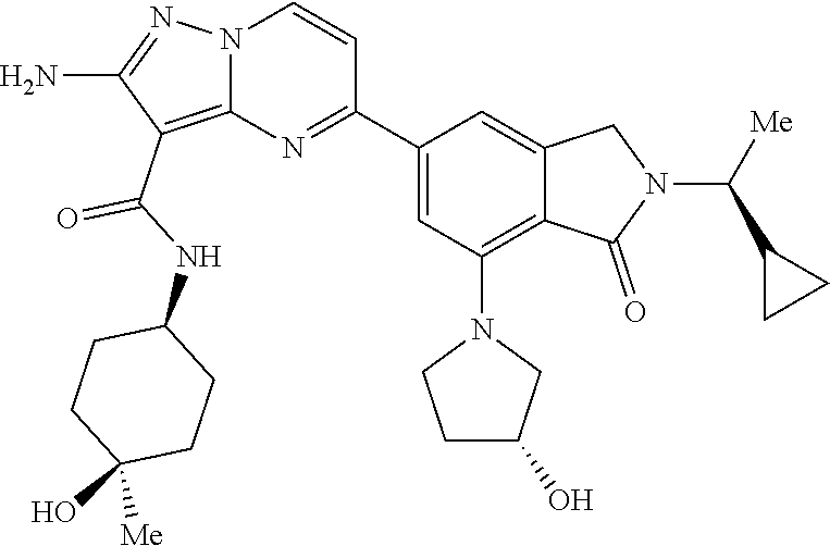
C1(N)=NN2C(=C1C(NC1CCC(O)([Me])CC1)=O)N=C(C1=CC(N3CCC(O)C3)=C3C(=C1)CN(C(C1CC1)[Me])C3=O)C=C2
